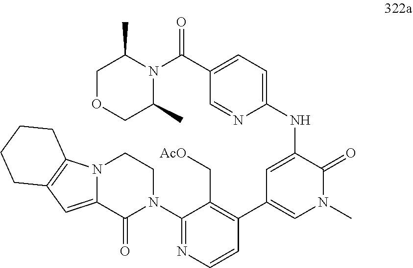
N(C1=CC(C2=C(C[AcO])C(N3CCN4C(=CC5=C4CCCC5)C3=O)=NC=C2)=CN(C)C1=O)C1=CC=C(C(N2C(C)COCC2C)=O)C=N1
